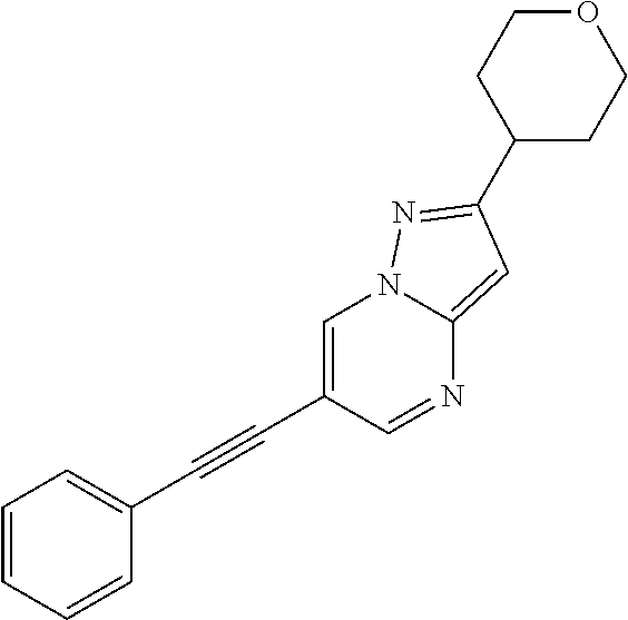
C1=C(C#CC2=CC=CC=C2)C=NC2=CC(C3CCOCC3)=NN12
